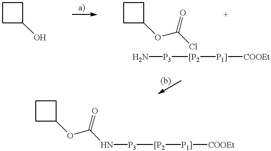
C1C(O)CC1.C1C(OC(Cl)=O)CC1.N[P3][[P2][P1]][COOEt].C1C(OC(N[P3][[P2][P1]][COOEt])=O)CC1
